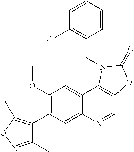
C1(C2=C(OC)C=C3C(=C2)N=CC2=C3N(CC3=C(Cl)C=CC=C3)C(=O)O2)=C(C)ON=C1C
